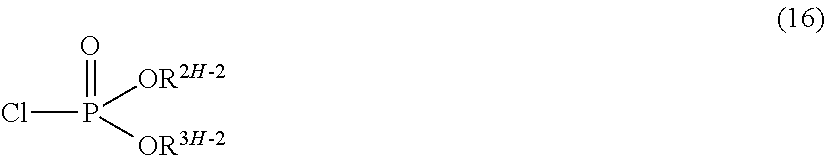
O=P(Cl)([OR2H-2])[OR3H-2]
